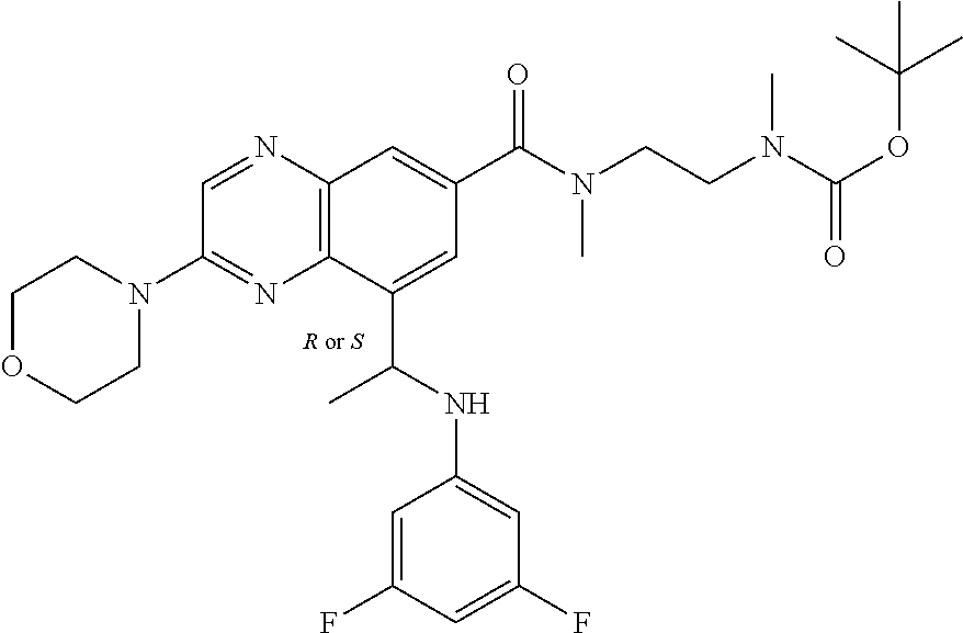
N1=CC(N2CCOCC2)=NC2=C1C=C(C(=O)N(CCN(C(OC(C)(C)C)=O)C)C)C=C2C(NC1=CC(F)=CC(F)=C1)C.[R or S]
